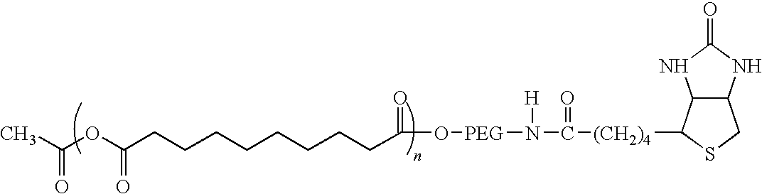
C12C(NC(=O)N1)CSC2[(CH2)4]C(=O)N([H])[PEG]OC(CCCCCCCCC(OC(=O)C)=O)=O
